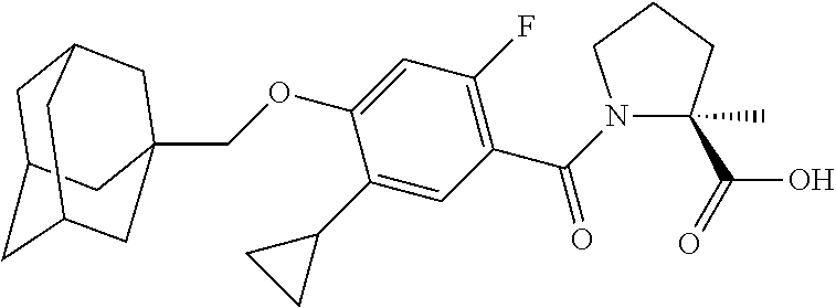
C(OC1=CC(F)=C(C(=O)N2C(C)(C(O)=O)CCC2)C=C1C1CC1)C12CC3CC(CC(C1)C3)C2
